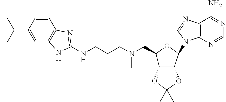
N(CCCNC1=NC2=C(C=C(C(C)(C)C)C=C2)N1)(CC1C2C(C(N3C4=C(C(N)=NC=N4)N=C3)O1)OC(C)(C)O2)C
